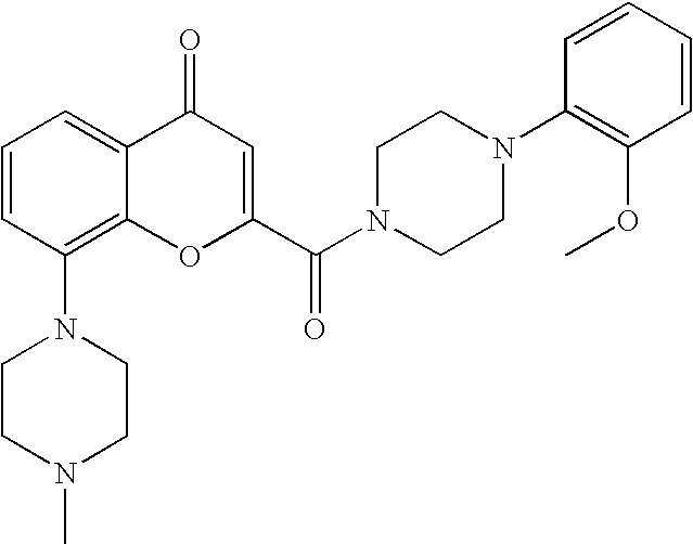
C1=CC(N2CCN(C)CC2)=C2C(=C1)C(=O)C=C(C(=O)N1CCN(C3=C(OC)C=CC=C3)CC1)O2
